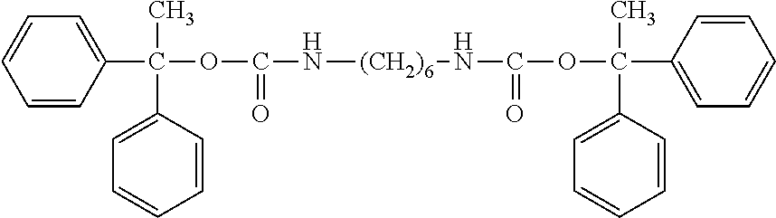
C(OC(=O)N[(CH2)6]NC(=O)OC(C1=CC=CC=C1)(C)C1=CC=CC=C1)(C)(C1=CC=CC=C1)C1=CC=CC=C1
